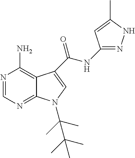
N1=CN=C2C(=C1N)C(C(NC1=NNC(C)=C1)=O)=CN2C(C)(C)C(C)(C)C
